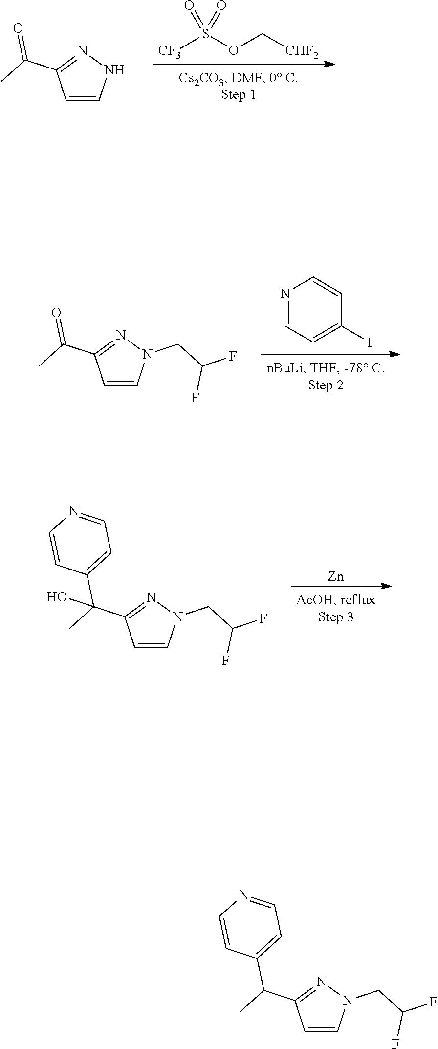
[CF3]S(OC[CHF2])(=O)=O.C1=CC(C(C)=O)=NN1.C1=CN(CC(F)F)N=C1C(=O)C.N1=CC=C(I)C=C1.[Zn].C1=CN(CC(F)F)N=C1C(C1=CC=NC=C1)(C)O.C1=CN(CC(F)F)N=C1C(C1=CC=NC=C1)C
